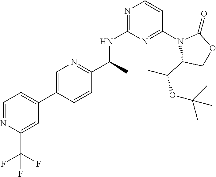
C1=NC(C(F)(F)F)=CC(C2=CN=C(C(NC3=NC=CC(N4C(C(C)OC(C)(C)C)COC4=O)=N3)C)C=C2)=C1
